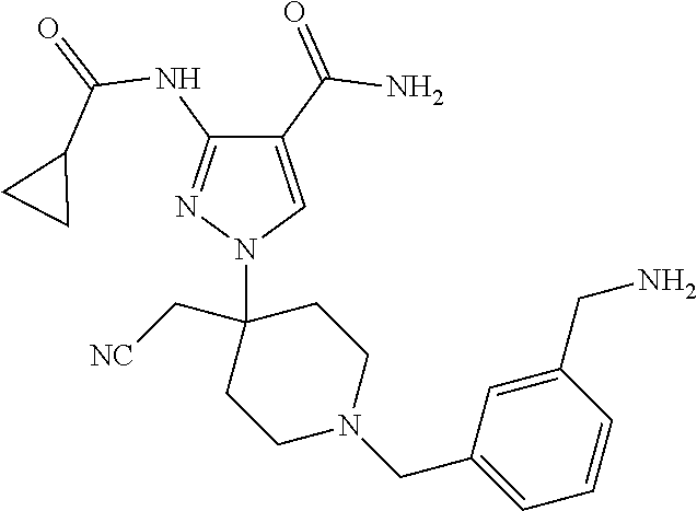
C1(C(=O)N)=CN(C2(C[NC])CCN(CC3=CC=CC(CN)=C3)CC2)N=C1NC(=O)C1CC1
